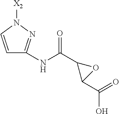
C1=CN([X2])N=C1NC(C1C(C(O)=O)O1)=O
